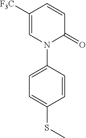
C1([F3C])=CN(C2=CC=C(SC)C=C2)C(=O)C=C1
